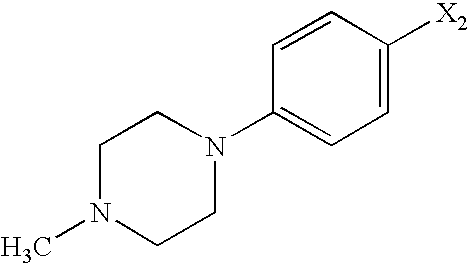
C1N(C)CCN(C2=CC=C([X2])C=C2)C1
